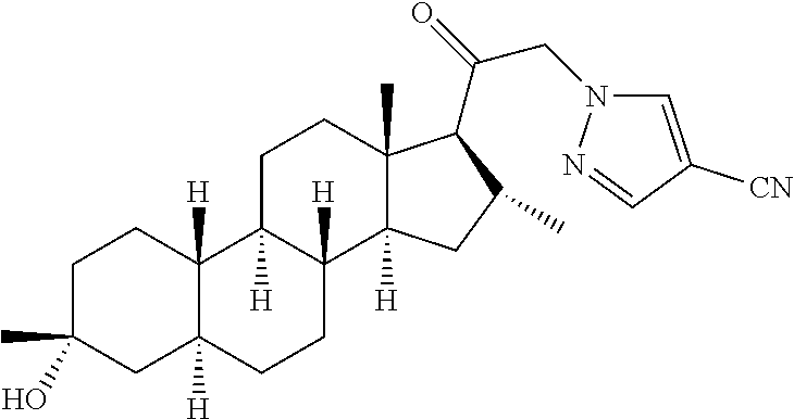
C1C(C)(O)CC2([H])C([H])(C1)C1([H])C([H])(CC2)C2([H])C(C)(CC1)C(C(=O)CN1C=C([CN])C=N1)C(C)C2
